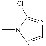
C1=NN(C)C(Cl)=N1
